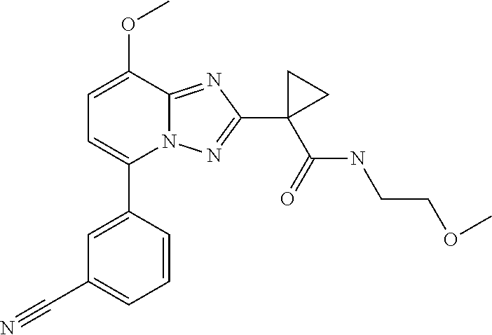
C1=C(OC)C2=NC(C3(C(=O)NCCOC)CC3)=NN2C(C2=CC(C#N)=CC=C2)=C1
